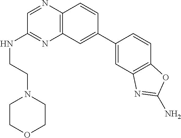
C12=C(C=C(C3=CC4=C(C=C3)OC(N)=N4)C=C1)N=C(NCCN1CCOCC1)C=N2
